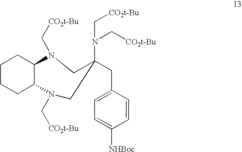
C1CCC2C(C1)N(C[CO2t-Bu])CC(N(C[CO2t-Bu])C[CO2t-Bu])(CC1=CC=C([NHBoc])C=C1)CN2C[CO2t-Bu]
